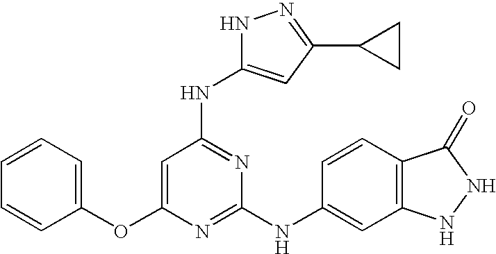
C1(OC2=CC=CC=C2)=CC(NC2=CC(C3CC3)=NN2)=NC(NC2=CC3=C(C=C2)C(=O)NN3)=N1
